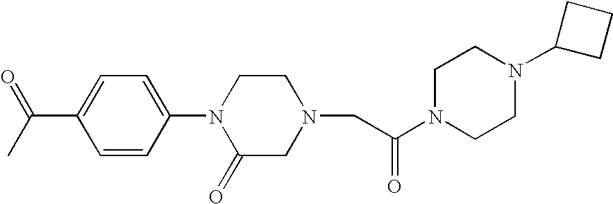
C(C1=CC=C(N2C(=O)CN(CC(N3CCN(C4CCC4)CC3)=O)CC2)C=C1)(=O)C
